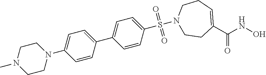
C1CN(C2=CC=C(C3=CC=C(S(N4CCC(C(NO)=O)=CCC4)(=O)=O)C=C3)C=C2)CCN1C
